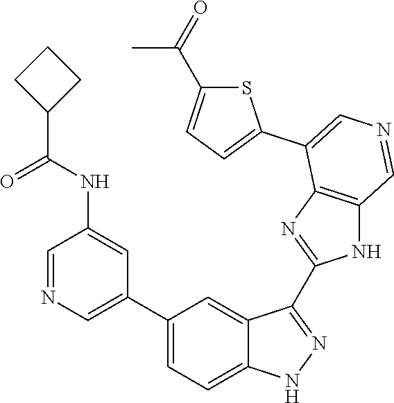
C1(C2=CN=CC(NC(C3CCC3)=O)=C2)=CC=C2C(=C1)C(C1=NC3=C(N1)C=NC=C3C1=CC=C(C(=O)C)S1)=NN2
